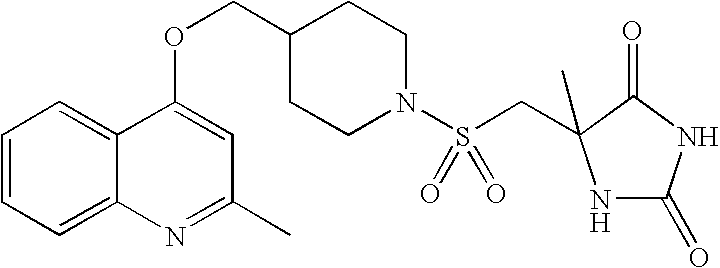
C1=CC=C2C(=C1)C(OCC1CCN(S(=O)(=O)CC3(C)NC(=O)NC3=O)CC1)=CC(C)=N2
